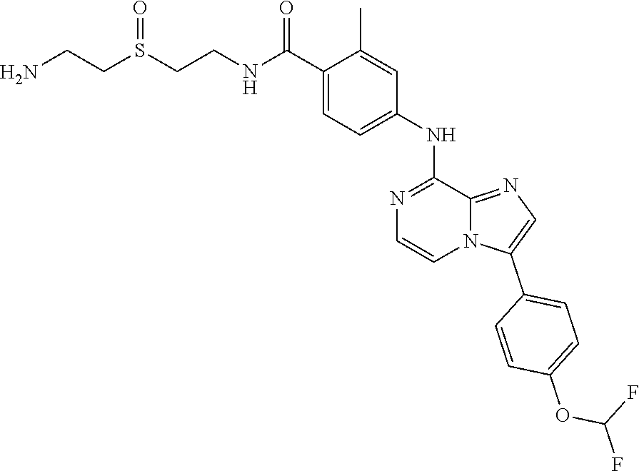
C1=C(C(=O)NCCS(CCN)=O)C(C)=CC(NC2=NC=CN3C2=NC=C3C2=CC=C(OC(F)F)C=C2)=C1
